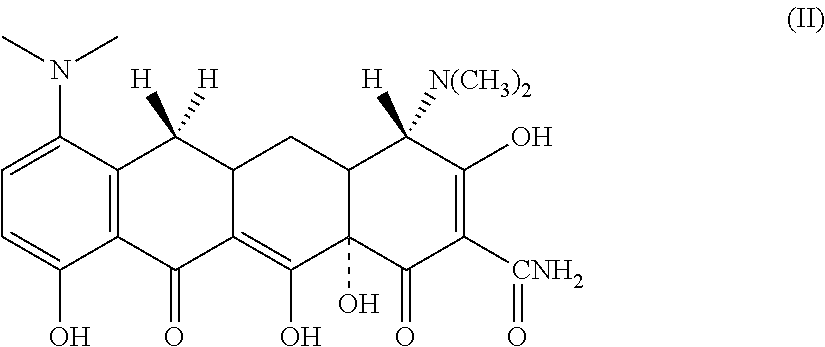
C12=C(C(N(C)C)=CC=C1O)C([H])([H])C1C(=C(O)C3(O)C(C1)C([H])([N(CH3)2])C(O)=C([CNH2]=O)C3=O)C2=O
